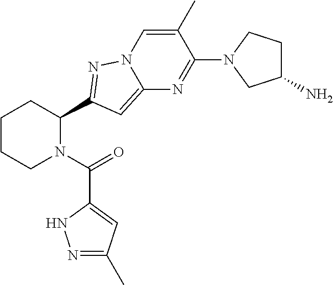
C1CCN(C(=O)C2=CC(C)=NN2)C(C2=NN3C=C(C)C(N4CC(N)CC4)=NC3=C2)C1
